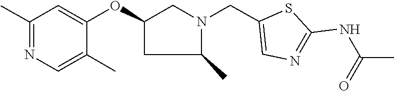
C1(OC2=CC(C)=NC=C2C)CC(C)N(CC2=CN=C(NC(=O)C)S2)C1
